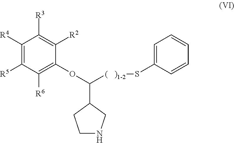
C1([R4])=C([R5])C([R6])=C(OC([(   )1-2]SC2=CC=CC=C2)C2CNCC2)C([R2])=C1[R3]
